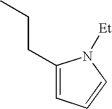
C1(CCC)=CC=CN1[Et]
